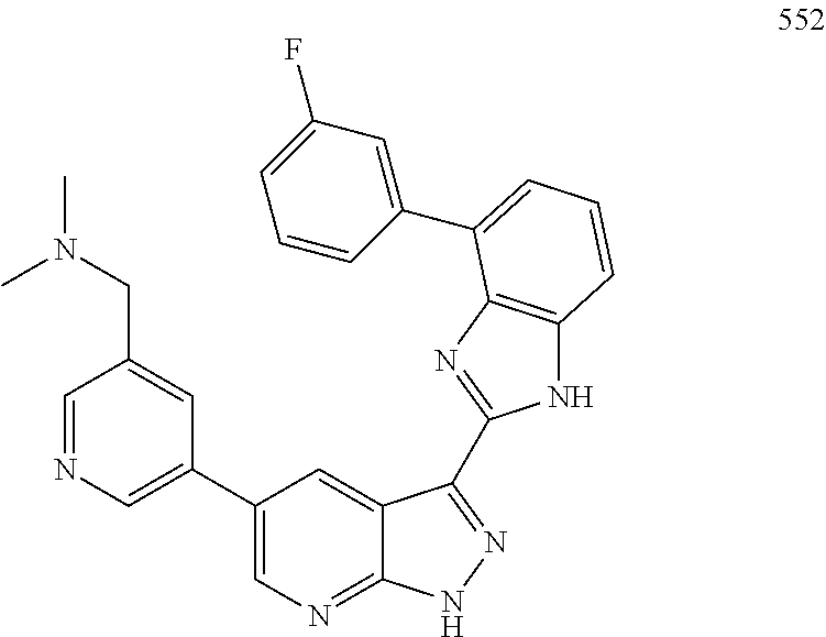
C1=NC=C(C2=CN=C3C(=C2)C(C2=NC4=C(N2)C=CC=C4C2=CC(F)=CC=C2)=NN3)C=C1CN(C)C
